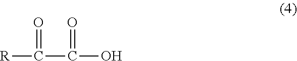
O=C([R])C(=O)O
